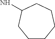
C1CCCCC(N)C1
